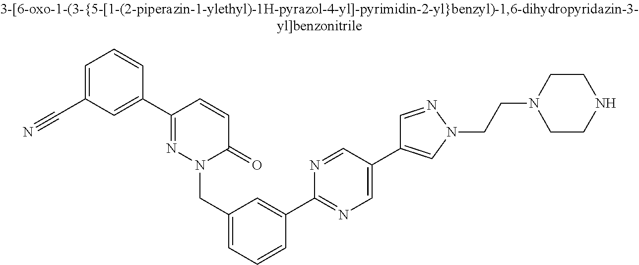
C1(C#N)=CC=CC(C2=NN(CC3=CC=CC(C4=NC=C(C5=CN(CCN6CCNCC6)N=C5)C=N4)=C3)C(=O)C=C2)=C1
